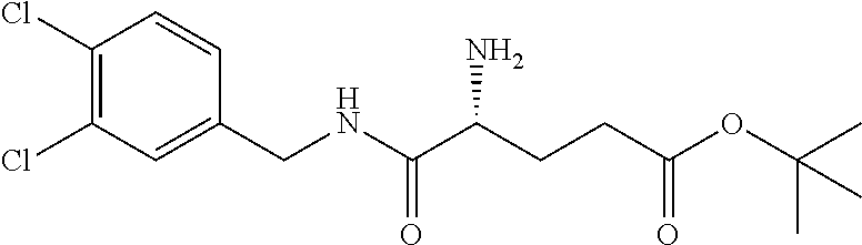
C1(Cl)=C(Cl)C=C(CNC(C(CCC(=O)OC(C)(C)C)N)=O)C=C1
